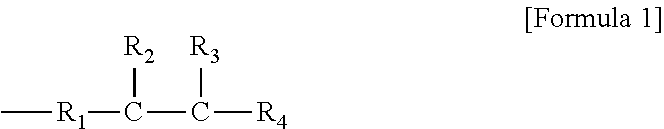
C[R1]C(C([R4])[R3])[R2]
